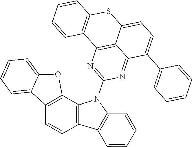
C12=C(C3=C(C=C1)C1=C(N3C3=NC4=C5C(=N3)C(C3=CC=CC=C3)=CC=C5SC3=C4C=CC=C3)C=CC=C1)OC1=CC=CC=C21
